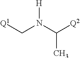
[H]N(C([Q2])C)C[Q1]
